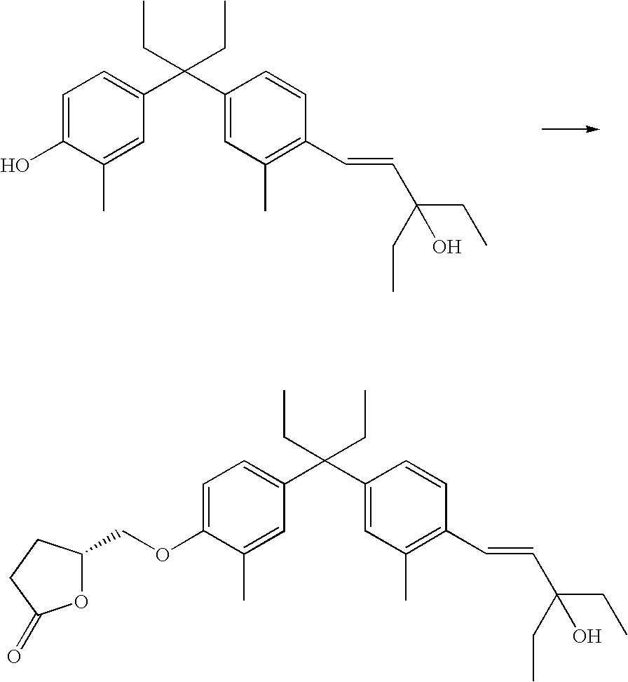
C1=C(OCC2OC(=O)CC2)C(C)=CC(C(C2=CC(C)=C(C=CC(O)(CC)CC)C=C2)(CC)CC)=C1.C1=C(O)C(C)=CC(C(C2=CC(C)=C(C=CC(O)(CC)CC)C=C2)(CC)CC)=C1
